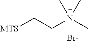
[MTS]CCN(C)(C)C.[Br-]
